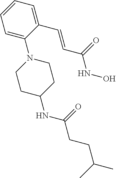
C1=C(N2CCC(NC(CCC(C)C)=O)CC2)C(C=CC(NO)=O)=CC=C1
